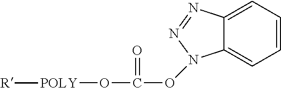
C1=CC=C2C(=C1)N=NN2OC(O[POLY][R])=O
